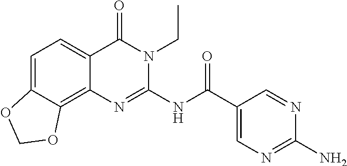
C1=C2C(=C3C(=C1)C(=O)N(CC)C(NC(C1=CN=C(N)N=C1)=O)=N3)OCO2
